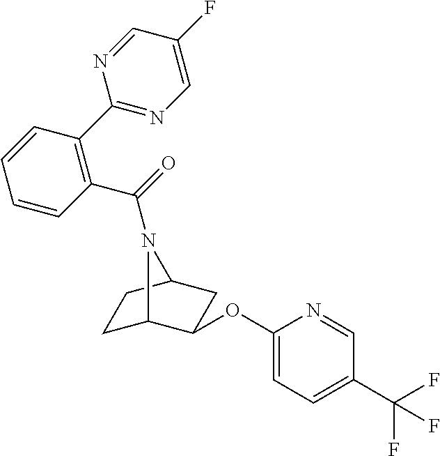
C1C2C(OC3=CC=C(C(F)(F)F)C=N3)CC(C1)N2C(=O)C1=C(C2=NC=C(F)C=N2)C=CC=C1
